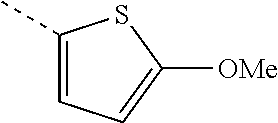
C1(C)=CC=C([OMe])S1
